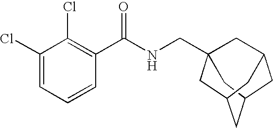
C1(Cl)=CC=CC(C(NCC23CC4CC(C2)CC(C3)C4)=O)=C1Cl
